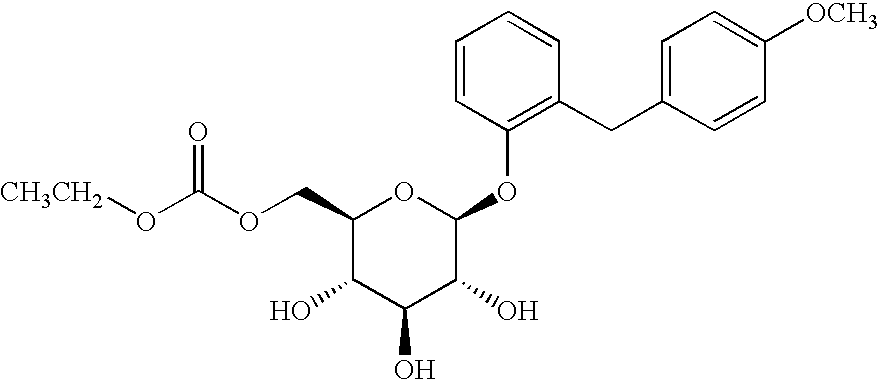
C1=CC(OC2OC(COC(O[CH3CH2])=O)C(O)C(O)C2O)=C(CC2=CC=C([OCH3])C=C2)C=C1
